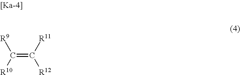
C(=C([R11])[R12])([R10])[R9]
